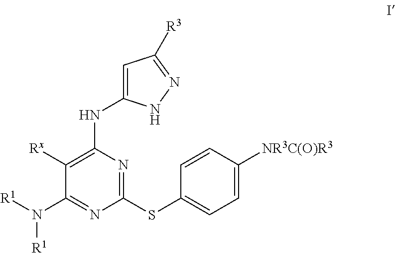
C1([Rx])=C(NC2=CC([R3])=NN2)N=C(SC2=CC=C([NR3C(O)R3])C=C2)N=C1N([R1])[R1]
